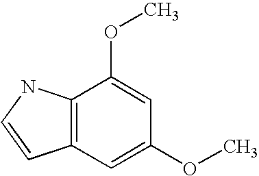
C12=C(C=C(OC)C=C1OC)C=CN2
